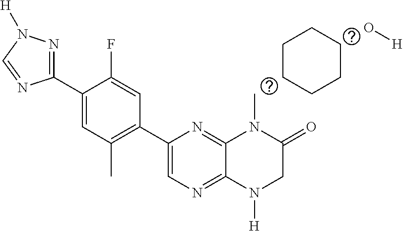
C1=C(C2=C(C)C=C(C3=NN([H])C=N3)C(F)=C2)N=C2C(=N1)N([H])CC(=O)N2C.C1CCCCC1.O[H]
